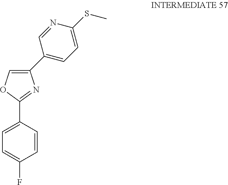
C1(C2=COC(C3=CC=C(F)C=C3)=N2)=CC=C(SC)N=C1
